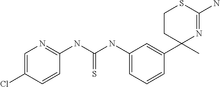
C1=C(Cl)C=CC(NC(NC2=CC=CC(C3(C)N=C(N)SCC3)=C2)=S)=N1
